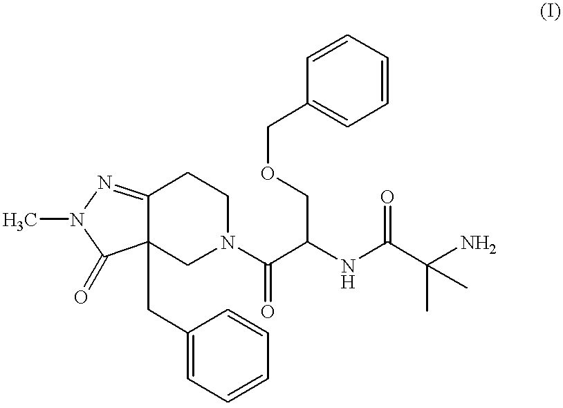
C12=NN(C)C(=O)C1(CC1=CC=CC=C1)CN(C(C(COCC1=CC=CC=C1)NC(C(C)(C)N)=O)=O)CC2
